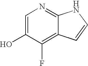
C1=C(O)C(F)=C2C(=N1)NC=C2
